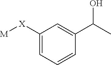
C1=C([X][M])C=C(C(C)O)C=C1
